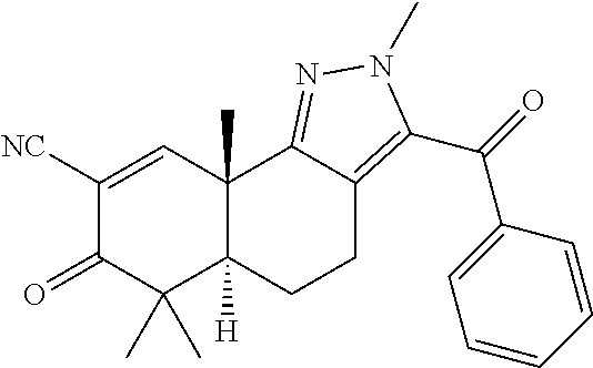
C1([NC])=CC2(C)C([H])(C(C)(C)C1=O)CCC1=C(C(C3=CC=CC=C3)=O)N(C)N=C21
